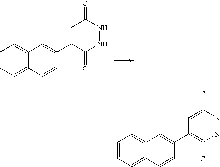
C1=CC=C2C(=C1)C=C(C1=CC(=O)NNC1=O)C=C2.C1=CC=C2C(=C1)C=C(C1=C(Cl)N=NC(Cl)=C1)C=C2
